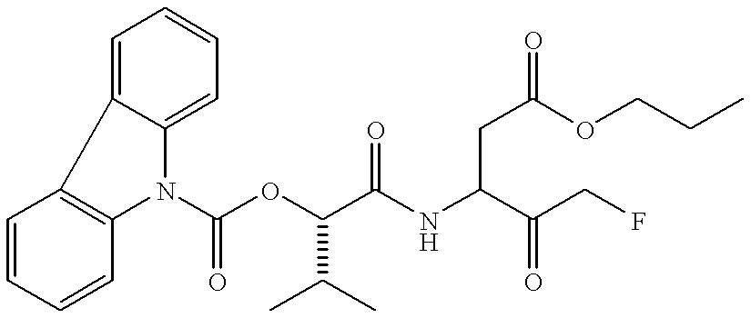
C1=CC=CC2=C1C1=CC=CC=C1N2C(OC(C(NC(C(CF)=O)CC(=O)OCCC)=O)C(C)C)=O
